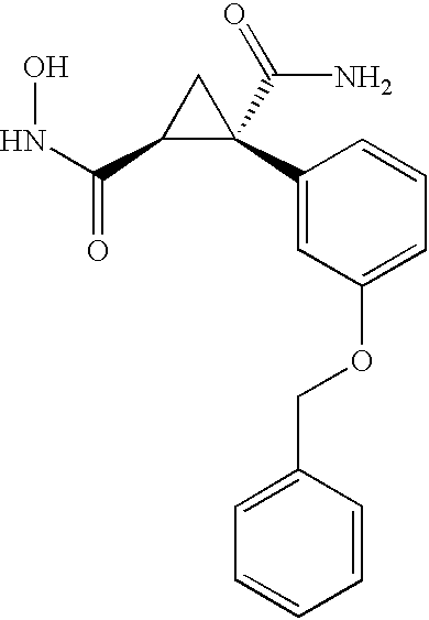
N(C(C1C(C2=CC(OCC3=CC=CC=C3)=CC=C2)(C(N)=O)C1)=O)O
